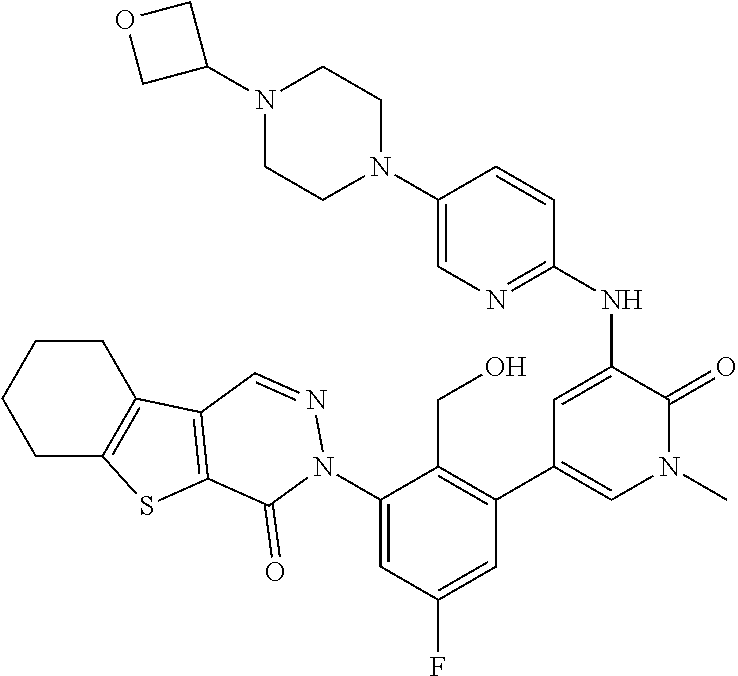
C1(N2C(=O)C3=C(C4=C(CCCC4)S3)C=N2)=CC(F)=CC(C2=CN(C)C(=O)C(NC3=NC=C(N4CCN(C5COC5)CC4)C=C3)=C2)=C1CO
